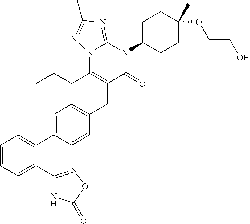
C1=CC=C(C2=NOC(=O)N2)C(C2=CC=C(CC3=C(CCC)N4C(=NC(C)=N4)N(C4CCC(C)(OCCO)CC4)C3=O)C=C2)=C1
